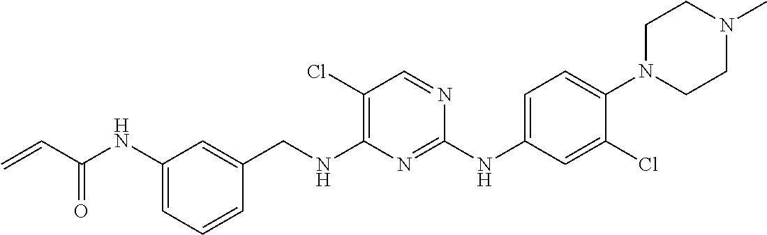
C=CC(NC1=CC=CC(CNC2=C(Cl)C=NC(NC3=CC=C(N4CCN(C)CC4)C(Cl)=C3)=N2)=C1)=O
